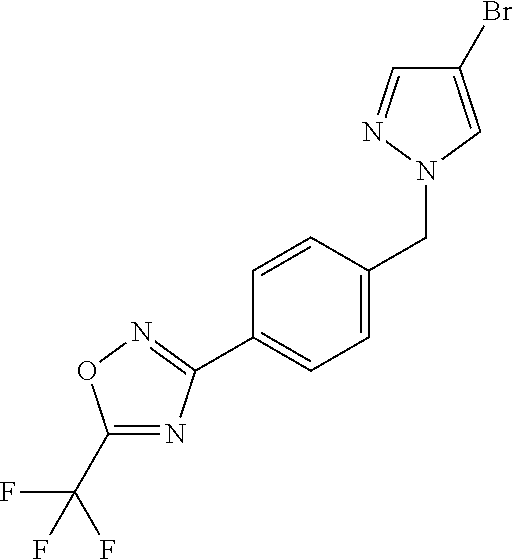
C1(C(F)(F)F)=NC(C2=CC=C(CN3C=C(Br)C=N3)C=C2)=NO1
